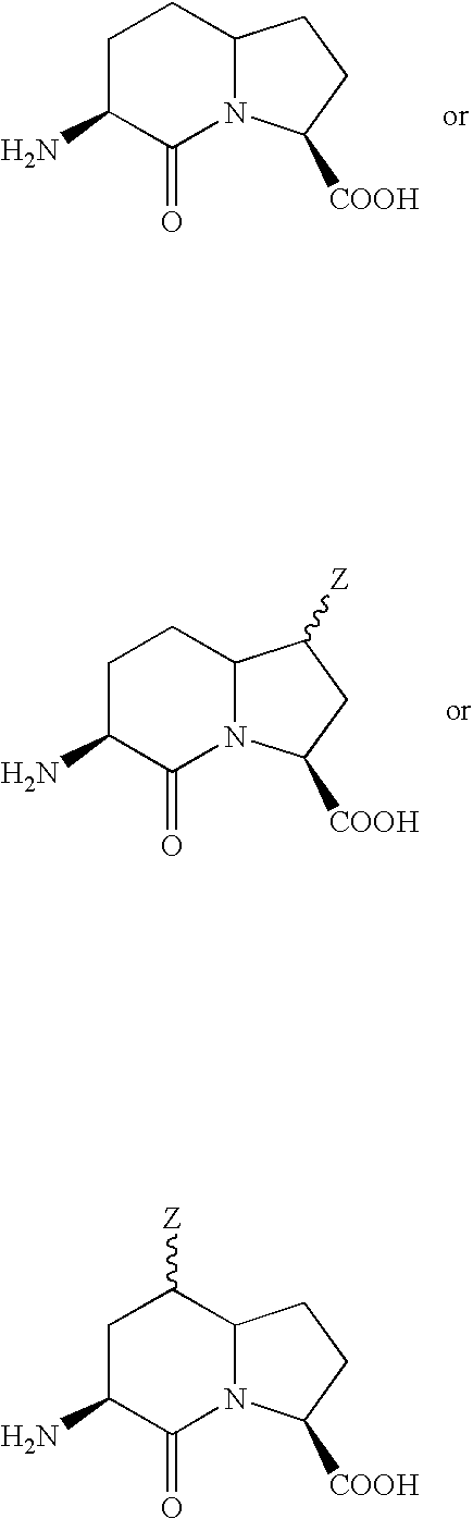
C1C(N)C(=O)N2C(C1)CCC2[COOH].NC1CCC2C([Z])CC([COOH])N2C1=O.NC1CC([Z])C2CCC([COOH])N2C1=O
